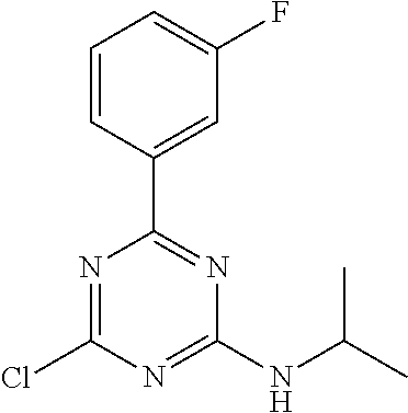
N1=C(Cl)N=C(NC(C)C)N=C1C1=CC(F)=CC=C1
